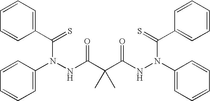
C1(N(NC(C(C(NN(C2=CC=CC=C2)C(=S)C2=CC=CC=C2)=O)(C)C)=O)C(C2=CC=CC=C2)=S)=CC=CC=C1
